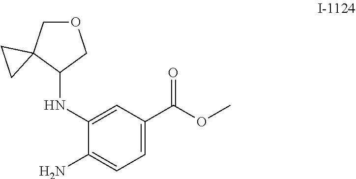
O(C)C(C1=CC=C(N)C(NC2C3(COC2)CC3)=C1)=O
